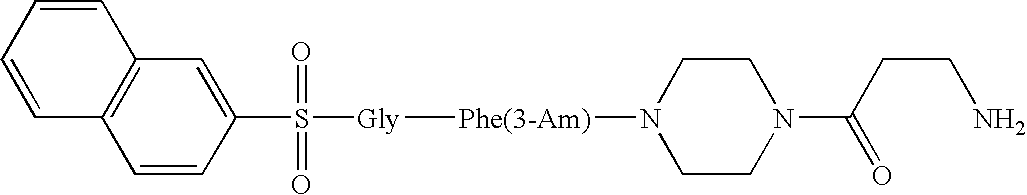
C12=C(C=C(S(=O)(=O)[Gly][Phe(3-Am)]N3CCN(C(=O)CCN)CC3)C=C1)C=CC=C2
